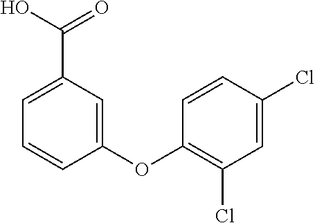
C1=C(C(=O)O)C=C(OC2=C(Cl)C=C(Cl)C=C2)C=C1
